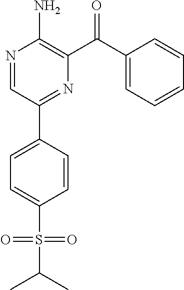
N1=CC(C2=CC=C(S(C(C)C)(=O)=O)C=C2)=NC(C(C2=CC=CC=C2)=O)=C1N
